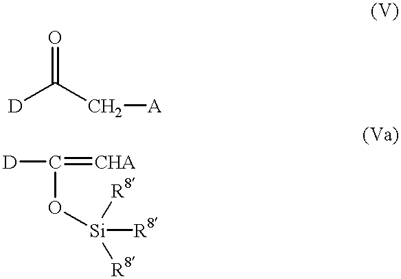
O=C([D])C[A].[D]C(=[CHA])O[Si]([R8])([R8])[R8]
